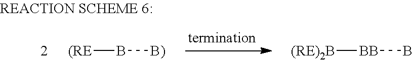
[(RE]B[B)].[(RE)2B][BB]B
